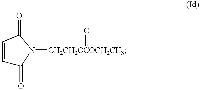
C1=CC(=O)N([CH2CH2OCOCH2CH3]=O)C1=O
